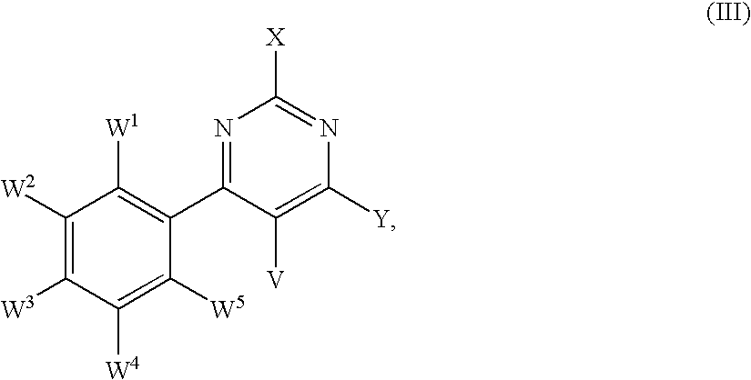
C1([W2])=C([W3])C([W4])=C([W5])C(C2=NC([X])=NC([Y])=C2[V])=C1[W1]
